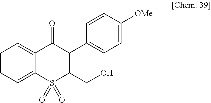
C1=CC=C2C(=C1)C(=O)C(C1=CC=C([OMe])C=C1)=C(CO)S2(=O)=O
